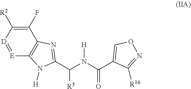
C1([R2])=C(F)C2=C([E]=[D]1)N([H])C(C([R5])N([H])C(=O)C1=CON=C1[R16])=N2
